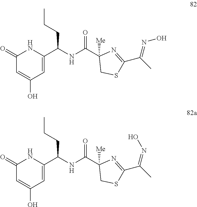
C1(=O)C=C(O)C=C(C(NC(C2([Me])CSC(C(C)=NO)=N2)=O)CCC)N1.C1(=O)C=C(O)C=C(C(NC(C2([Me])CSC(C(C)=NO)=N2)=O)CCC)N1
